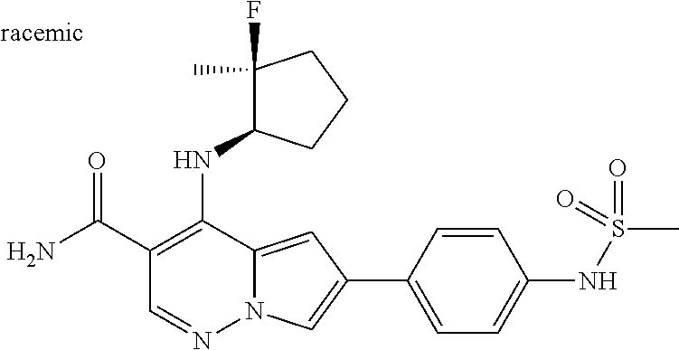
O=C(C1=C(NC2C(F)(C)CCC2)C2=CC(C3=CC=C(NS(C)(=O)=O)C=C3)=CN2N=C1)N
